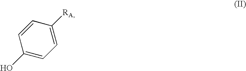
C1=C([RA])C=CC(O)=C1
